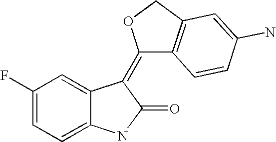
C12=CC=C(F)C=C1C(=C1C3=C(CO1)C=C(N)C=C3)C(=O)N2
